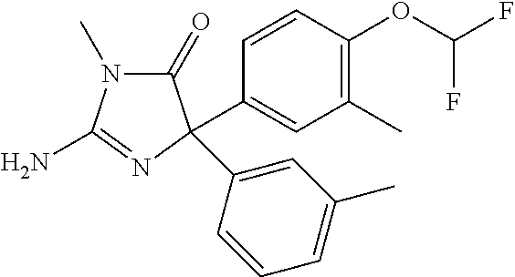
N1(C)C(=O)C(C2=CC(C)=C(OC(F)F)C=C2)(C2=CC(C)=CC=C2)N=C1N
